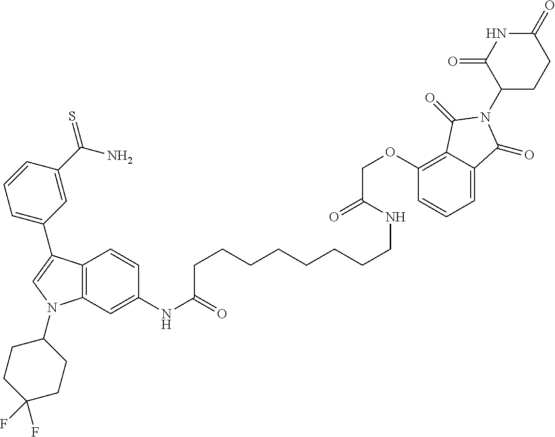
C12=C(C=C(NC(CCCCCCCCNC(COC3=C4C(=CC=C3)C(=O)N(C3CCC(=O)NC3=O)C4=O)=O)=O)C=C1)N(C1CCC(F)(F)CC1)C=C2C1=CC=CC(C(N)=S)=C1
